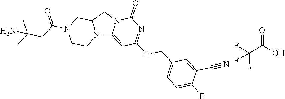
N12C3=CC(OCC4=CC=C(F)C(C#N)=C4)=NC(=O)N3CC1CN(C(=O)CC(C)(C)N)CC2.O=C(O)C(F)(F)F
